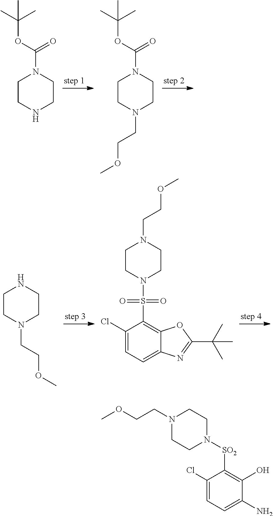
C1CNCCN1C(OC(C)(C)C)=O.C1CN(CCOC)CCN1C(OC(C)(C)C)=O.C1CN(CCOC)CCN1.C1(Cl)=CC=C2C(=C1S(=O)(=O)N1CCN(CCOC)CC1)OC(C(C)(C)C)=N2.C1(Cl)=CC=C(N)C(O)=C1[SO2]N1CCN(CCOC)CC1
